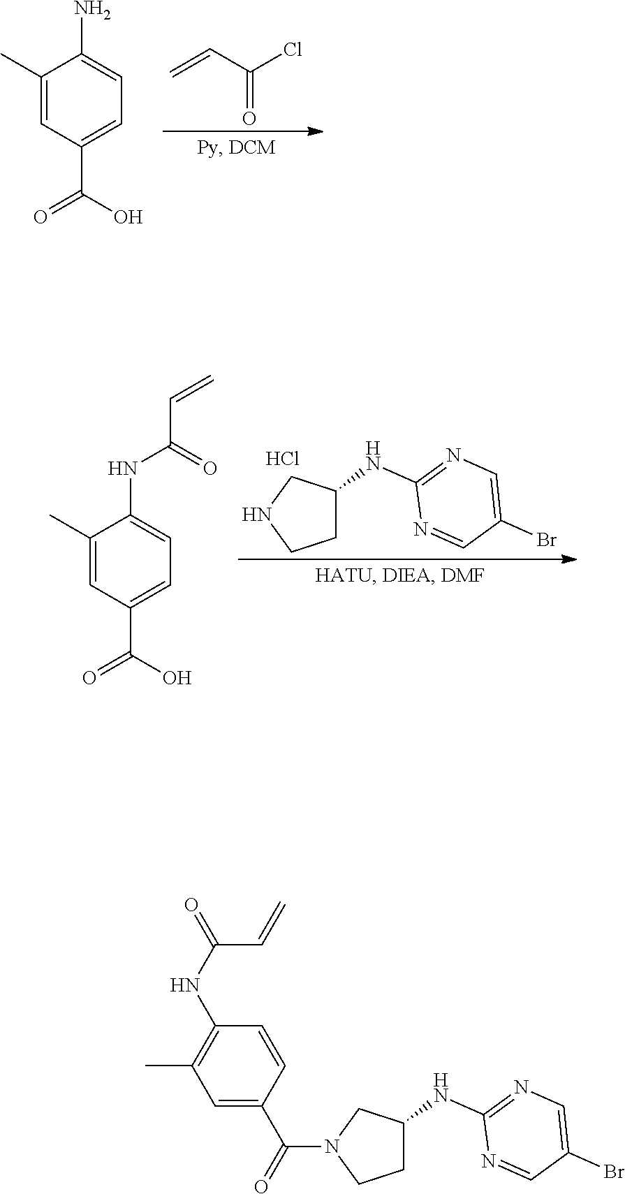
N1(C(C2=CC(C)=C(NC(C=C)=O)C=C2)=O)CCC(NC2=NC=C(Br)C=N2)C1.C=CC(Cl)=O.NC1=CC=C(C(O)=O)C=C1C.N1CCC(NC2=NC=C(Br)C=N2)C1.Cl.N(C1=CC=C(C(O)=O)C=C1C)C(=O)C=C
